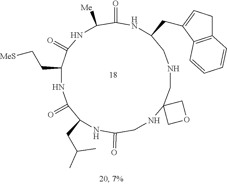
N1C(=O)CNC2(CNCC(CC3=CCC4=C3C=CC=C4)NC(=O)C([Me])NC(=O)C(CC[MeS])NC(=O)C1CC(C)C)COC2
